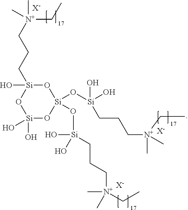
[Si]1(O[Si](CCC[N+](C)(C)CC)(O)O)(O[Si](O)(O)CCC[N+](CC)(C)C)O[Si](O)(CCC[N+](C)(C)CC)O[Si](O)(O)O1.[X-].[X-].[X-]
